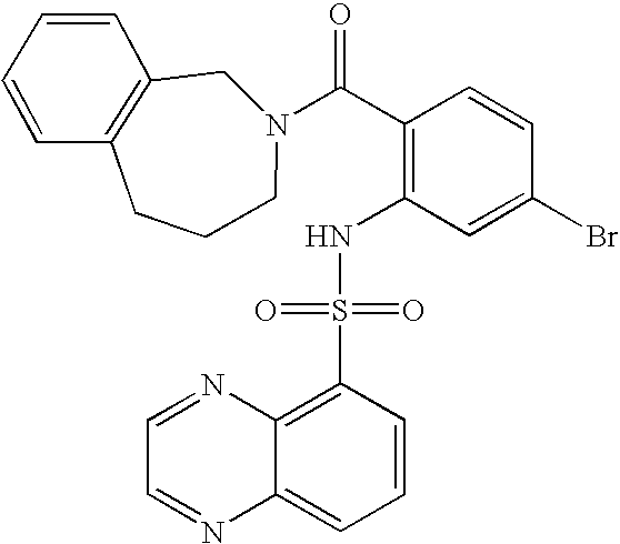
N1(C(C2=C(NS(C3=C4C(=CC=C3)N=CC=N4)(=O)=O)C=C(Br)C=C2)=O)CC2=C(CCC1)C=CC=C2
